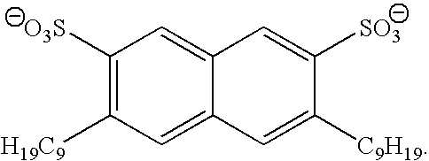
C1([O3S])=C([H19C9])C=C2C(=C1)C=C([SO3])C([C9H19])=C2
